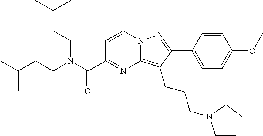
C1=CN2C(=C(CCCN(CC)CC)C(C3=CC=C(OC)C=C3)=N2)N=C1C(N(CCC(C)C)CCC(C)C)=O
